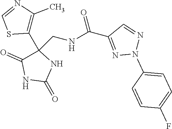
C1(N2N=CC(C(NCC3(C4=C(C)N=CS4)C(=O)NC(=O)N3)=O)=N2)=CC=C(F)C=C1
